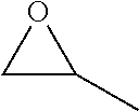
C1C(C)O1
